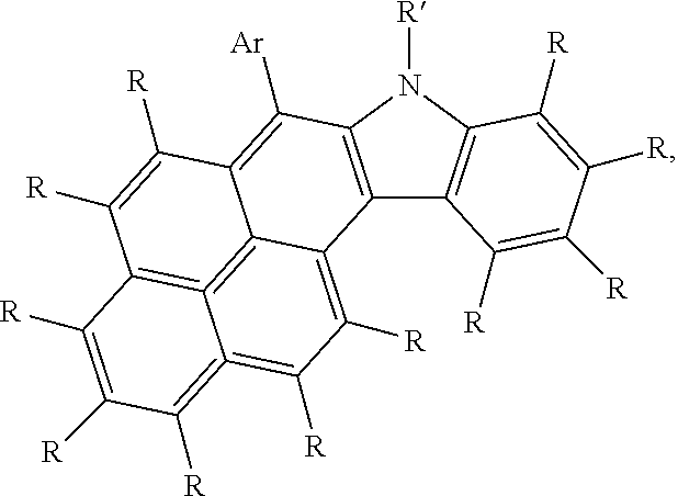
[R]N1C2=C(C3=C1C([Ar])=C1C4=C5=C(C([R])=C1[R])C([R])=C([R])C([R])=C5=C([R])C([R])=C34)C([R])=C([R])C([R])=C2[R]
